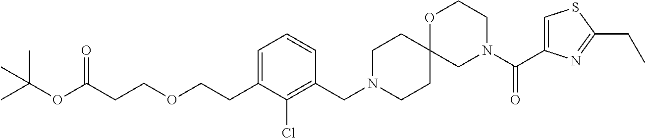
C1=C(CCOCCC(OC(C)(C)C)=O)C(Cl)=C(CN2CCC3(CC2)CN(C(C2=CSC(CC)=N2)=O)CCO3)C=C1
